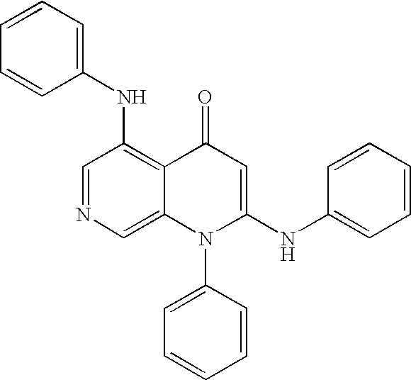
C1=NC=C2C(=C1NC1=CC=CC=C1)C(=O)C=C(NC1=CC=CC=C1)N2C1=CC=CC=C1
